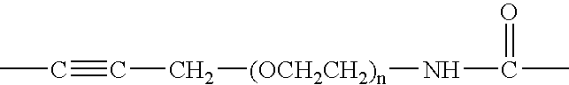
CC#CC[(OCH2CH2)n]NC(C)=O
